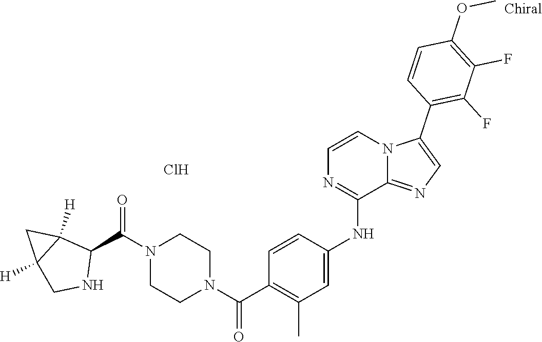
C1(NC2=CC(C)=C(C(=O)N3CCN(C(=O)C4NCC5([H])CC45[H])CC3)C=C2)=NC=CN2C1=NC=C2C1=C(F)C(F)=C(OC)C=C1.Cl
